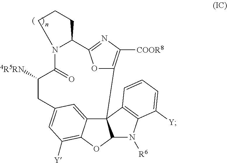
C123C4=CC(=CC([Y])=C4OC1N([R6])C1=C2C=CC=C1[Y])CC([4R5RN])C(=O)N1C(C2=NC([COOR8])=C3O2)CCC1
